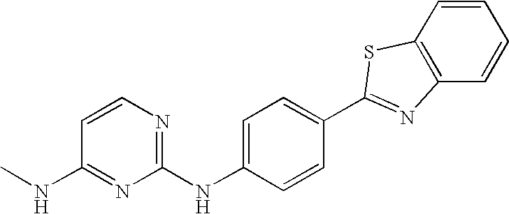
C1=CC2=C(C=C1)N=C(C1=CC=C(NC3=NC=CC(NC)=N3)C=C1)S2
